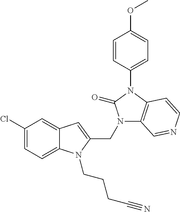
C12=CC(Cl)=CC=C1N(CCCC#N)C(CN1C3=C(N(C4=CC=C(OC)C=C4)C1=O)C=CN=C3)=C2
